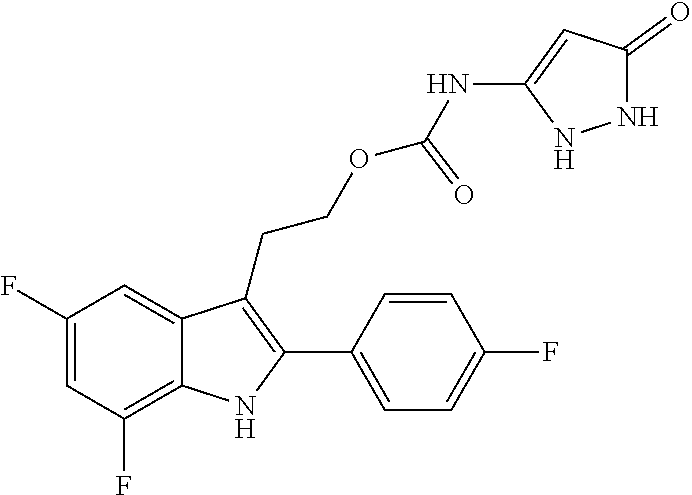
C1(C2=C(CCOC(NC3=CC(=O)NN3)=O)C3=CC(F)=CC(F)=C3N2)=CC=C(F)C=C1
